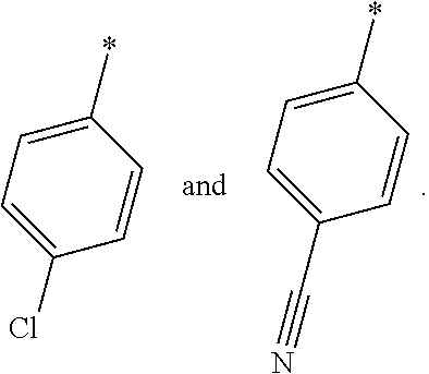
C1(*)=CC=C(Cl)C=C1.C1(*)=CC=C(C#N)C=C1
